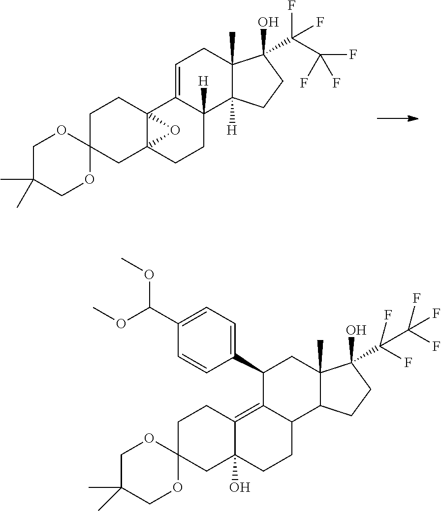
C1C2(CC34C(C1)(C1=CCC5(C)C([H])(C1([H])CC3)CCC5(O)C(F)(C(F)(F)F)F)O4)OCC(C)(C)CO2.C1C2(CC3(O)C(=C4C(CC3)C3C(C)(CC4C4=CC=C(C(OC)OC)C=C4)C(O)(C(C(F)(F)F)(F)F)CC3)C1)OCC(C)(C)CO2
